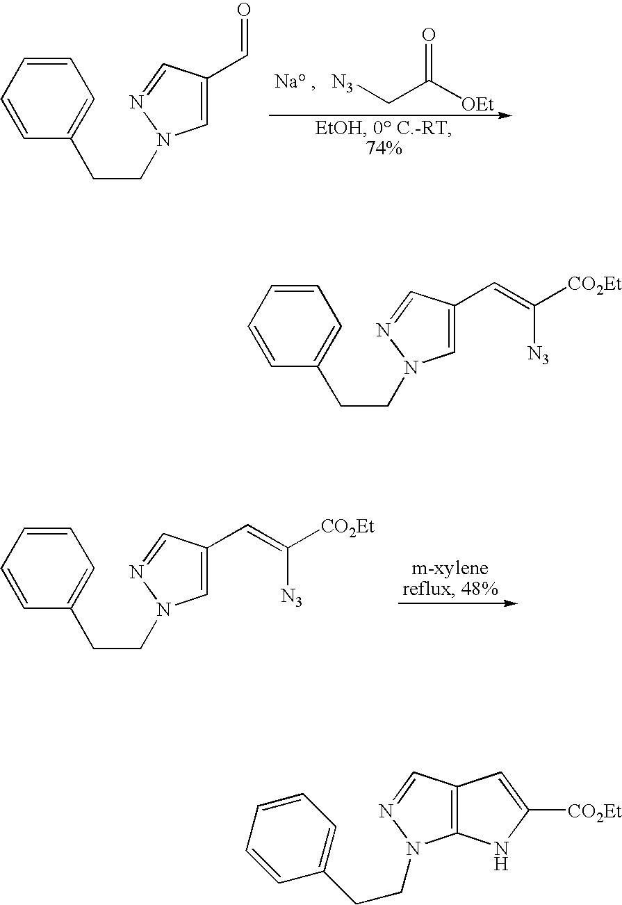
[N3]CC([OEt])=O.[Na ].C1=C(C=O)C=NN1CCC1=CC=CC=C1.C1=C(C=C([N3])[CO2Et])C=NN1CCC1=CC=CC=C1.C1=C(C=C([N3])[CO2Et])C=NN1CCC1=CC=CC=C1.C12=C(C=NN1CCC1=CC=CC=C1)C=C([CO2Et])N2
